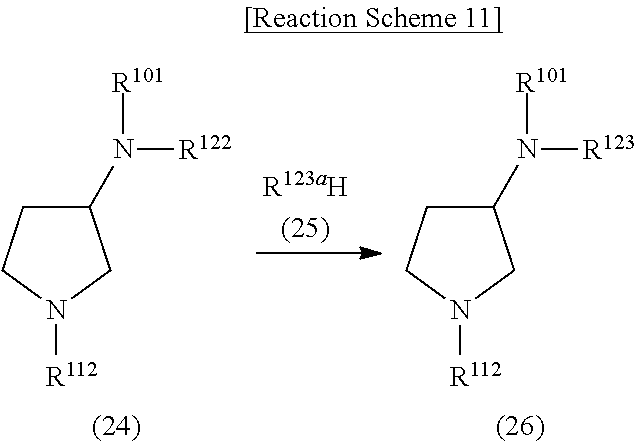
C1(N([R122])[R101])CCN([R112])C1.C1(N([R123])[R101])CCN([R112])C1
